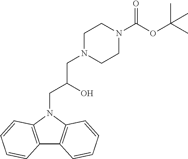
N1(CC(O)CN2CCN(C(OC(C)(C)C)=O)CC2)C2=C(C3=C1C=CC=C3)C=CC=C2
